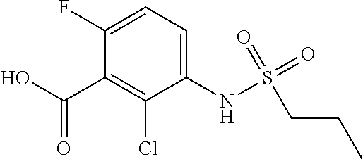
C1=C(F)C(C(O)=O)=C(Cl)C(NS(=O)(=O)CCC)=C1
